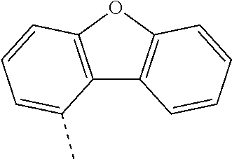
C12=C(OC3=C1C=CC=C3)C=CC=C2C
